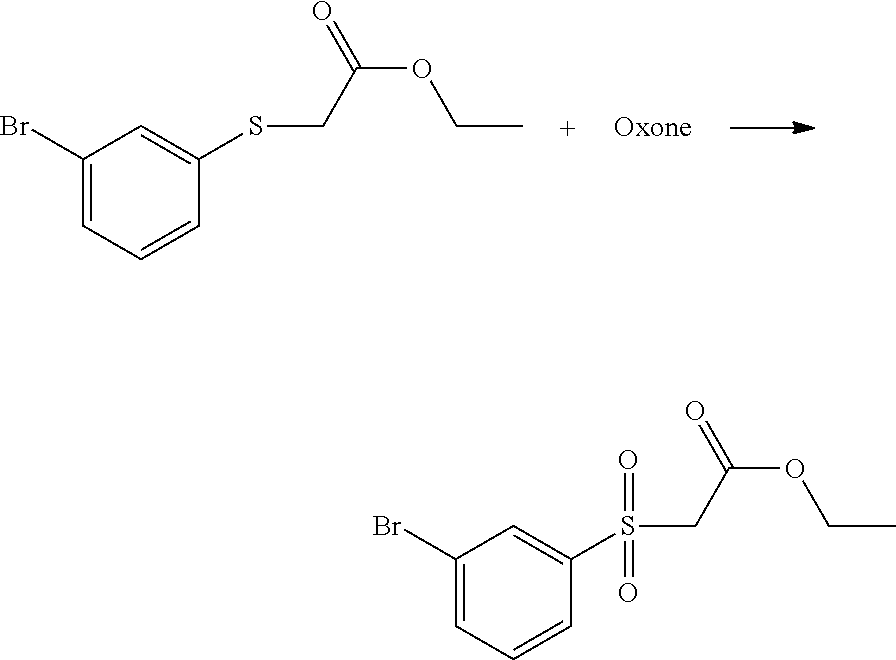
C1(Br)=CC=CC(SCC(OCC)=O)=C1.C1(Br)=CC=CC(S(CC(OCC)=O)(=O)=O)=C1
